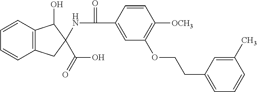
C1=CC2=C(C=C1)CC(C(O)=O)(NC(=O)C1=CC(OCCC3=CC=CC(C)=C3)=C([OCH3])C=C1)C2O
